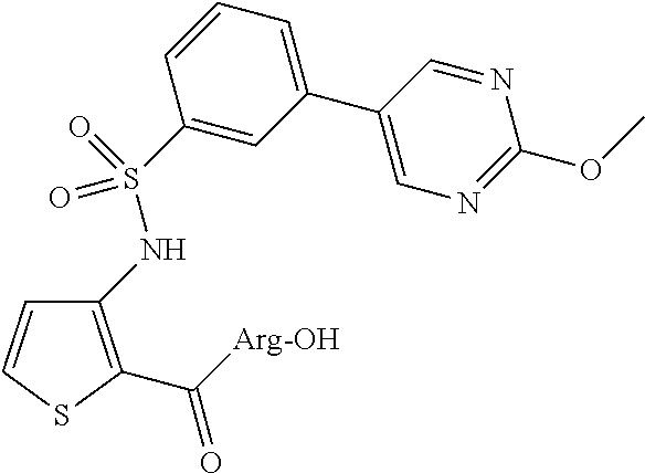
C1(NS(=O)(=O)C2=CC(C3=CN=C(OC)N=C3)=CC=C2)=C(C(=O)[Arg-OH])SC=C1
